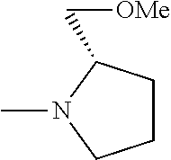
C1CC(C[OMe])N(C)C1
